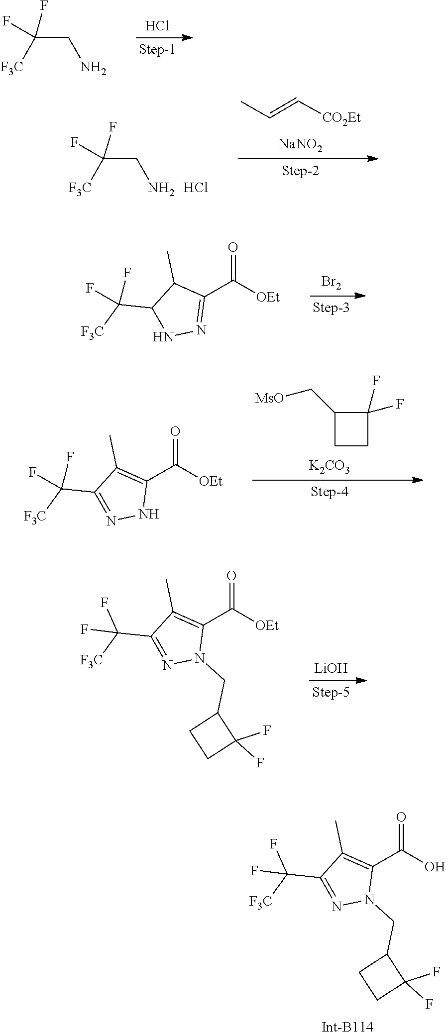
C1(C(F)(F)[F3C])=NN(CC2CCC2(F)F)C(C(=O)O)=C1C.Cl.C(CN)(F)(F)[F3C].C(CN)(F)(F)[F3C].Cl.C(=CC)[CO2Et].[NaNO2].[Br2].N1N=C(C(=O)[OEt])C(C)C1C(F)(F)[F3C].C(C1CCC1(F)F)[MsO].[K2CO3].N1=C(C(F)(F)[F3C])C(C)=C(C(=O)[OEt])N1.[LiOH].C1(C(F)(F)[F3C])=NN(CC2CCC2(F)F)C(C(=O)[OEt])=C1C
